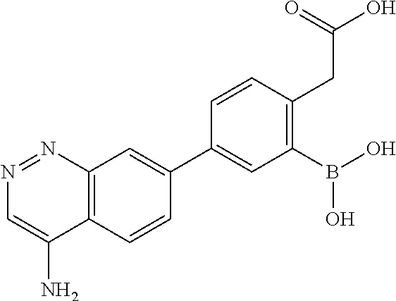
C12=C(C=CC(C3=CC(B(O)O)=C(CC(O)=O)C=C3)=C1)C(N)=CN=N2
